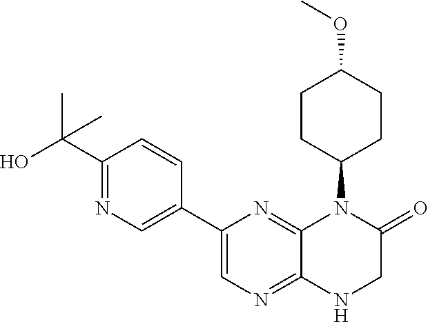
C(C1=NC=C(C2=CN=C3C(=N2)N(C2CCC(OC)CC2)C(=O)CN3)C=C1)(C)(C)O
